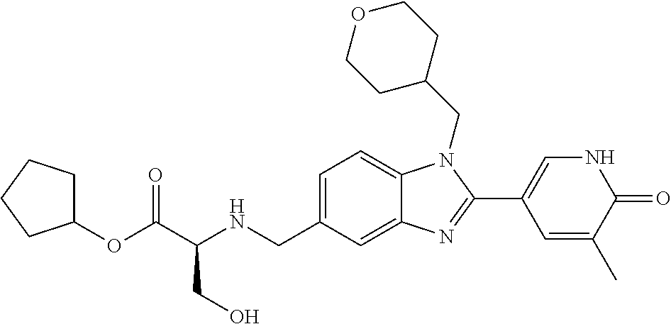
C1(OC(C(NCC2=CC=C3C(=C2)N=C(C2=CNC(=O)C(C)=C2)N3CC2CCOCC2)CO)=O)CCCC1
